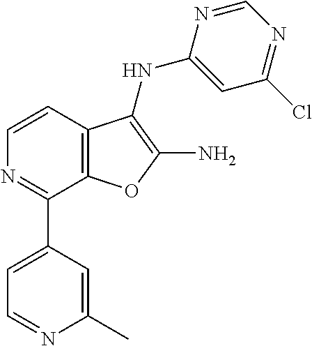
C1=CC2=C(C(C3=CC=NC(C)=C3)=N1)OC(N)=C2NC1=CC(Cl)=NC=N1
